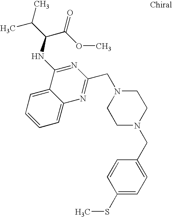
C1=C2C(=CC=C1)C(NC(C(C)C)C(OC)=O)=NC(CN1CCN(CC3=CC=C(SC)C=C3)CC1)=N2
